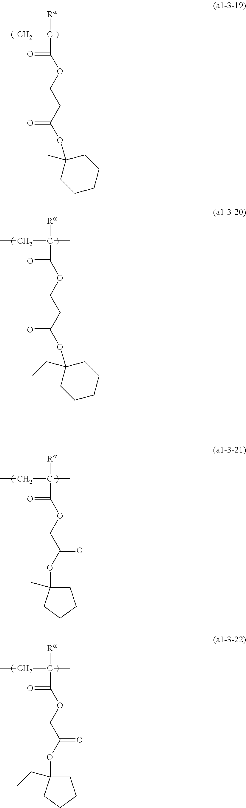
[Ra]C(C(=O)OCCC(OC1(C)CCCCC1)=O)(C)CC.[Ra]C(C(=O)OCC(OC1(C)CCCC1)=O)(C)CC.[Ra]C(C(=O)OCC(OC1(CC)CCCC1)=O)(C)CC.[Ra]C(C(=O)OCCC(OC1(CC)CCCCC1)=O)(C)CC
